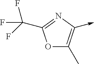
O1C(C)=C(->C)N=C1C(F)(F)F
